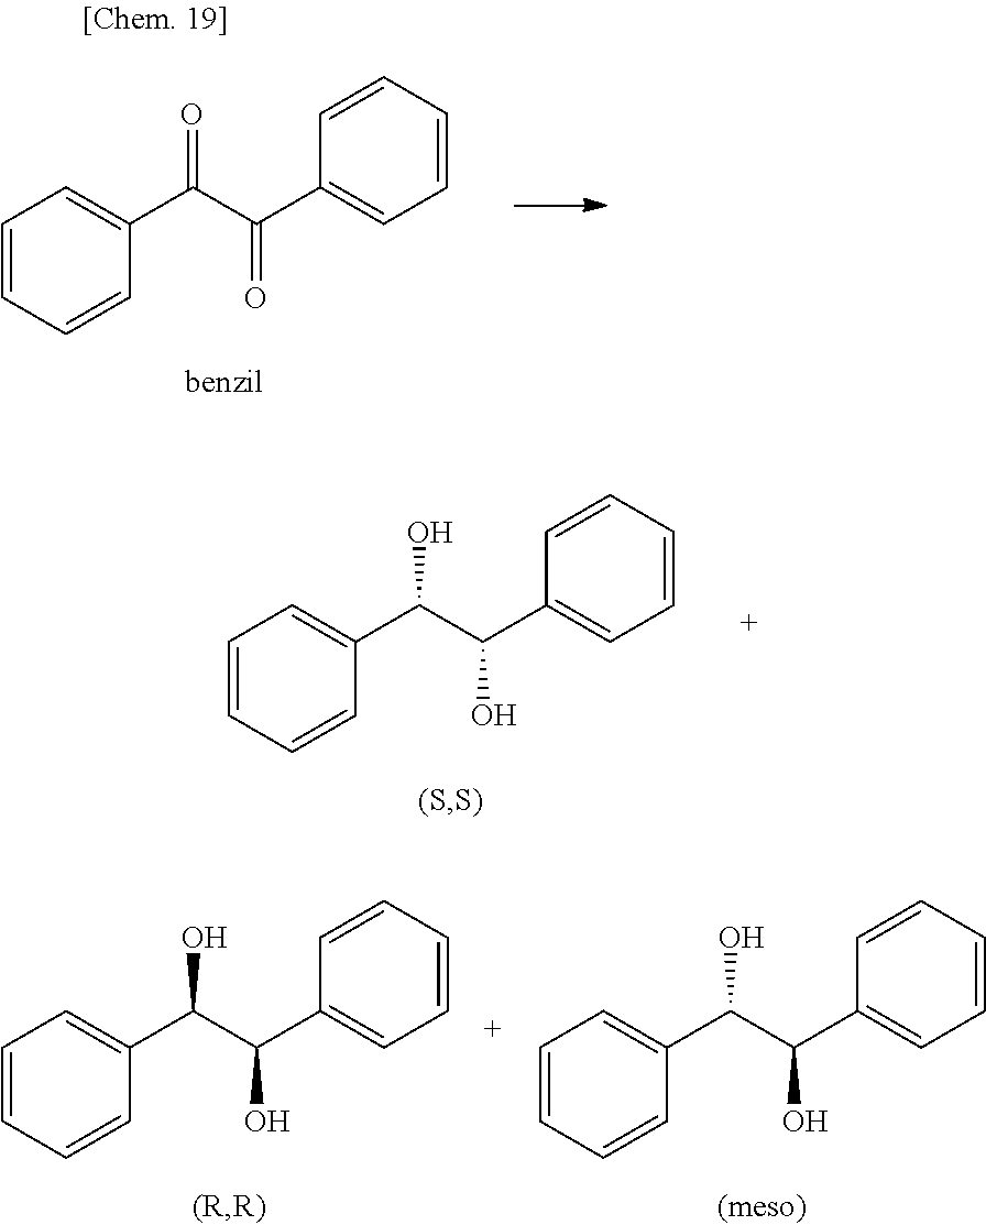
C1=CC=CC(C(C(C2=CC=CC=C2)O)O)=C1.C1=CC=CC(C(C(C2=CC=CC=C2)O)O)=C1.C1=CC=CC(C(C(C2=CC=CC=C2)O)O)=C1.C1=CC=CC(C(C(C2=CC=CC=C2)=O)=O)=C1
